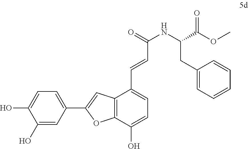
C1(O)=CC(C2=CC3=C(O2)C(O)=CC=C3C=CC(NC(CC2=CC=CC=C2)C(OC)=O)=O)=CC=C1O
